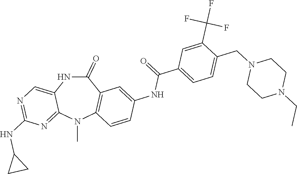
C1(=O)NC2=CN=C(NC3CC3)N=C2N(C)C2=C1C=C(NC(C1=CC=C(CN3CCN(CC)CC3)C(C(F)(F)F)=C1)=O)C=C2
